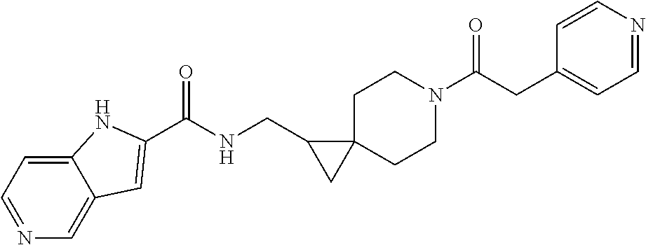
N1=CC=C2C(=C1)C=C(C(=O)NCC1CC13CCN(C(=O)CC1=CC=NC=C1)CC3)N2
